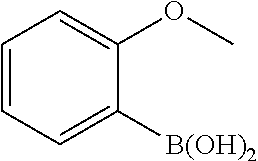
C1=CC=C([B(OH)2])C(OC)=C1
